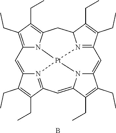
C(C1=C2N3C(=C1CC)C=C1N4=C(C(CC)=C1CC)C=C1N5C(=CC6=N(C(C(CC)=C6CC)C2)[Pt]345)C(CC)=C1CC)C.B
